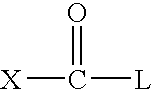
[X]C([L])=O
